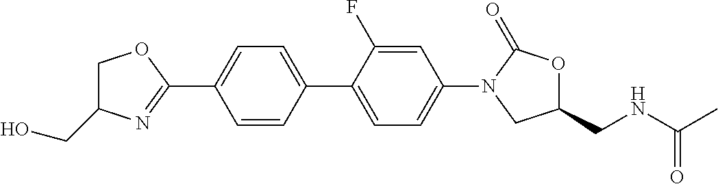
C1(CO)COC(C2=CC=C(C3=CC=C(N4CC(CNC(C)=O)OC4=O)C=C3F)C=C2)=N1
